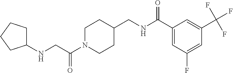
C1N(C(CNC2CCCC2)=O)CCC(CNC(C2=CC(F)=CC(C(F)(F)F)=C2)=O)C1
